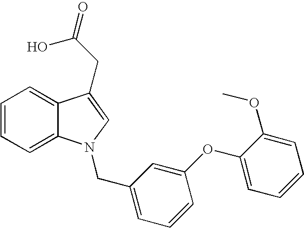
C1=CC=C2C(=C1)C(CC(=O)O)=CN2CC1=CC=CC(OC2=CC=CC=C2OC)=C1
